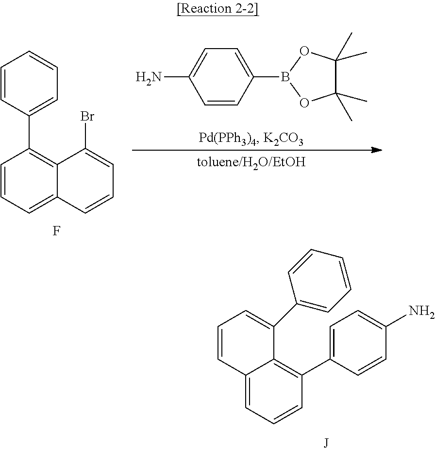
C1=CC2=CC=CC(C3=CC=C(N)C=C3)=C2C(C2=CC=CC=C2)=C1.C1=CC=C2C(=C1C1=CC=CC=C1)C(Br)=CC=C2.F.C1(B2OC(C)(C)C(C)(C)O2)=CC=C(N)C=C1
